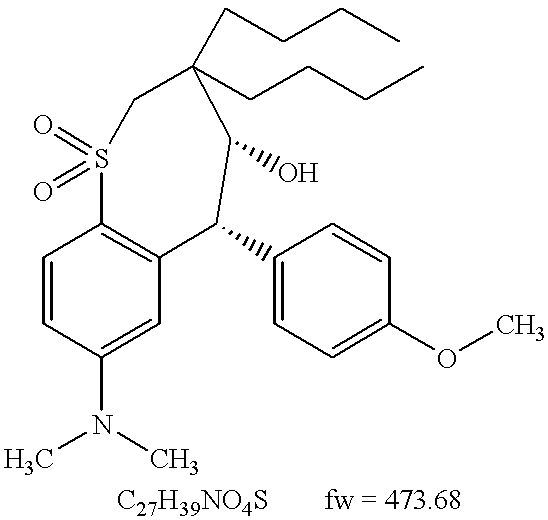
C1=CC(N(C)C)=CC2=C1S(=O)(=O)CC(CCCC)(CCCC)C(O)C2C1=CC=C(OC)C=C1.[C27H39NO4S].[fw = 473.68]
